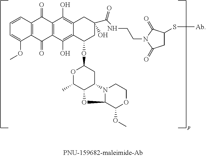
C12=C(C(O)=C3C(=C1O)CC(O)(C(NCCN1C(=O)C(S[Ab])CC1=O)=O)CC3OC1OC(C)C3C(C1)N1C(C(OC)OCC1)O3)C(=O)C1=C(C2=O)C=CC=C1OC
